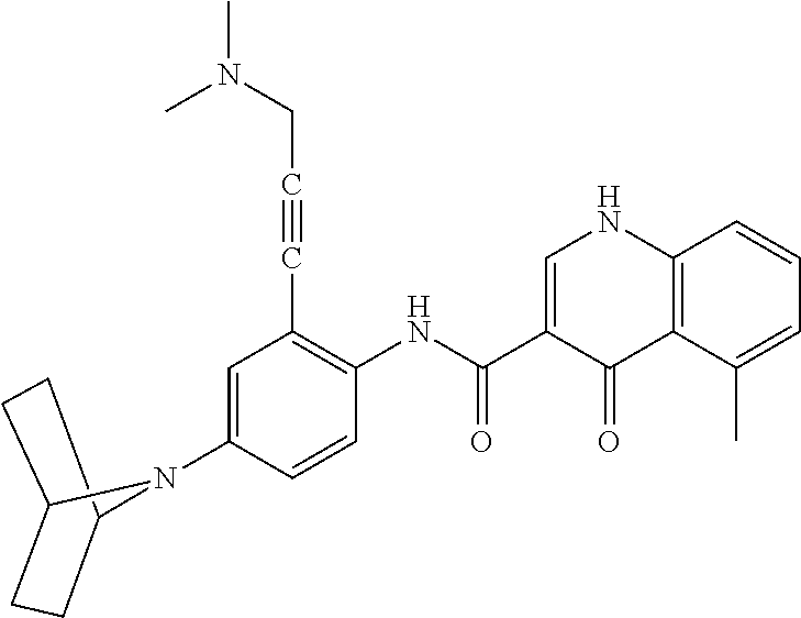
C1=C(C(NC2=C(C#CCN(C)C)C=C(N3C4CCC3CC4)C=C2)=O)C(=O)C2=C(N1)C=CC=C2C
